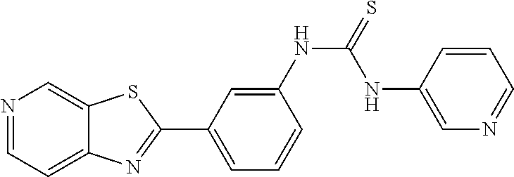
N1=CC=C2C(=C1)SC(C1=CC=CC(NC(=S)NC3=CN=CC=C3)=C1)=N2
